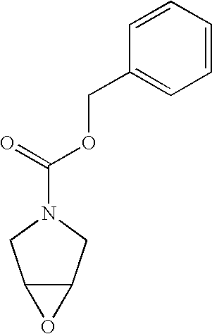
C12C(CN(C(OCC3=CC=CC=C3)=O)C1)O2
